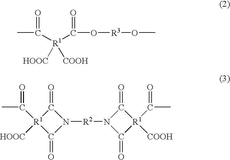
O=C([R1]([HOOC])(C(=O)O[R3]OC)[COOH])C.CC(=O)[R1]1([HOOC])C(=O)N([R2]N2C(=O)[R1](C(C)=O)([COOH])C2=O)C1=O
